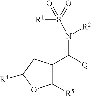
C1(C([Q])N([R2])S([R1])(=O)=O)C([R5])OC([R4])C1
